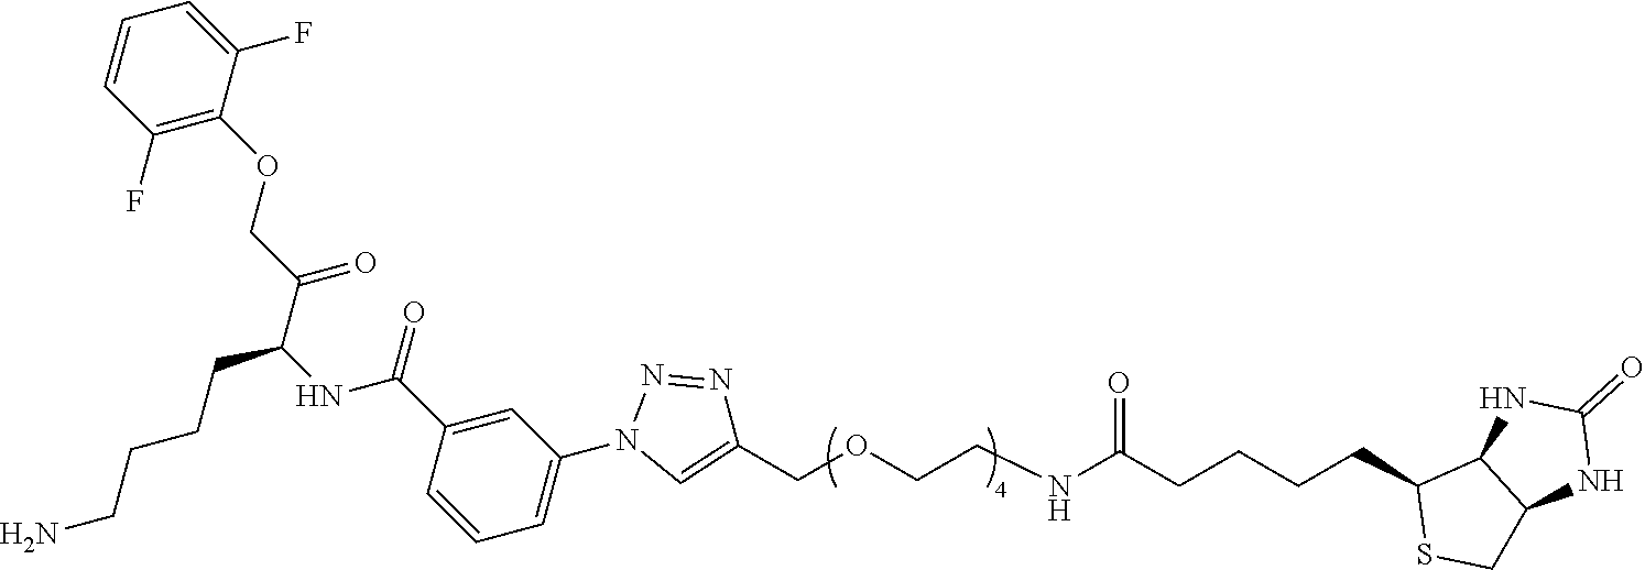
C1(F)=C(OCC(C(NC(C2=CC(N3C=C(COCCNC(CCCCC4SCC5C4NC(=O)N5)=O)N=N3)=CC=C2)=O)CCCCN)=O)C(F)=CC=C1
